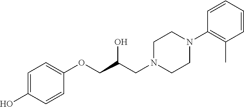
C1=C(O)C=CC(OCC(CN2CCN(C3=C(C)C=CC=C3)CC2)O)=C1
